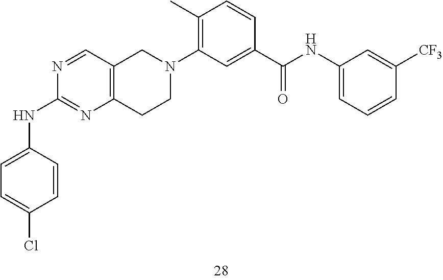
C1=CC(NC2=NC3=C(C=N2)CN(C2=C(C)C=CC(C(NC4=CC=CC([CF3])=C4)=O)=C2)CC3)=CC=C1Cl
